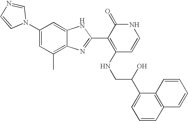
C1(C)=C2C(=CC(N3C=NC=C3)=C1)NC(C1=C(NCC(C3=CC=CC4=C3C=CC=C4)O)C=CNC1=O)=N2
